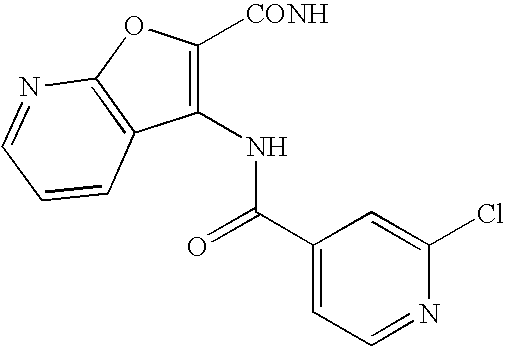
C1(C(=O)NC2=C([CONH])OC3=C2C=CC=N3)=CC=NC(Cl)=C1
